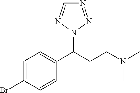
C1=C(Br)C=CC(C(CCN(C)C)N2N=CN=N2)=C1
